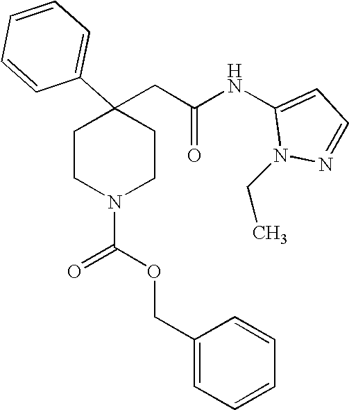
C1=CC=CC(C2(CC(NC3=CC=NN3CC)=O)CCN(C(OCC3=CC=CC=C3)=O)CC2)=C1
